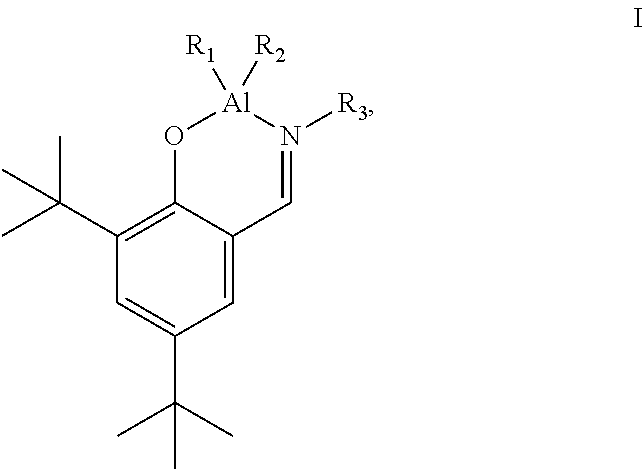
CC(C1=C2C(=CC(C(C)(C)C)=C1)C=N([R3])[Al]([R1])([R2])O2)(C)C
